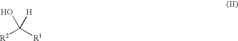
[R2]C([R1])(O)[H]
